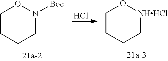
Cl.C1CCCN([Boc])O1.C1CCC[NHHCl]O1
